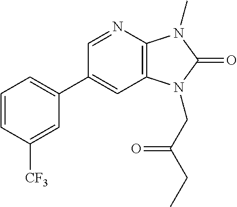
C1(C2=CC=CC([CF3])=C2)=CC2=C(N=C1)N(C)C(=O)N2CC(CC)=O
